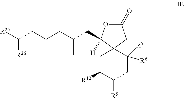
C1(=O)OC(CC(CCCC([R25])[R26])C)([H])C2(C1)CC([R12])C([R9])CC2([R5])[R6]
